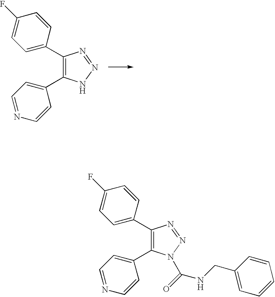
C1(C2=CC=C(F)C=C2)=C(C2=CC=NC=C2)NN=N1.C1(C2=CC=C(F)C=C2)=C(C2=CC=NC=C2)N(C(=O)NCC2=CC=CC=C2)N=N1
